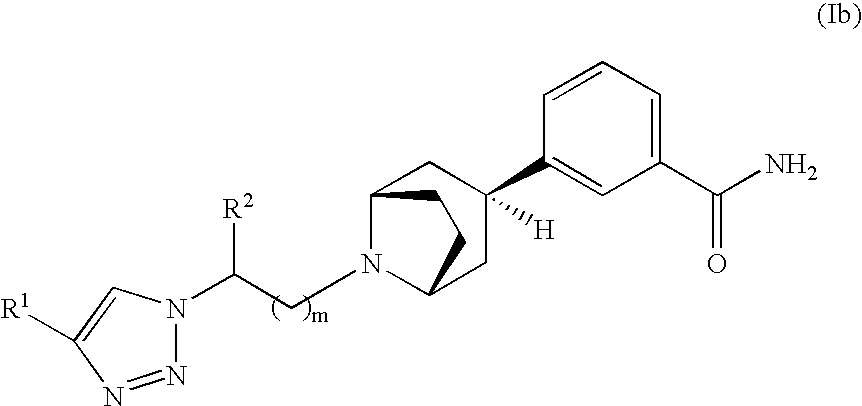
C12CC(C3=CC(C(N)=O)=CC=C3)([H])CC(CC1)N2CC(N1N=NC([R1])=C1)[R2]
